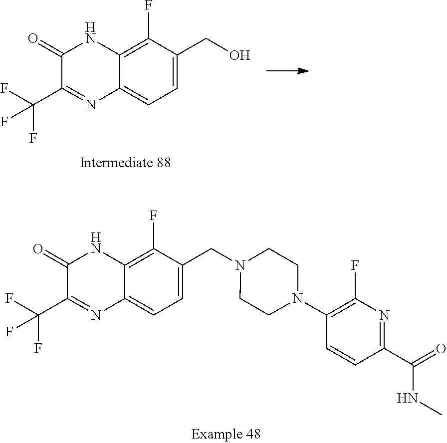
C12=C(F)C(CN3CCN(C4=C(F)N=C(C(=O)NC)C=C4)CC3)=CC=C1N=C(C(F)(F)F)C(=O)N2.C12=C(F)C(CO)=CC=C1N=C(C(F)(F)F)C(=O)N2
